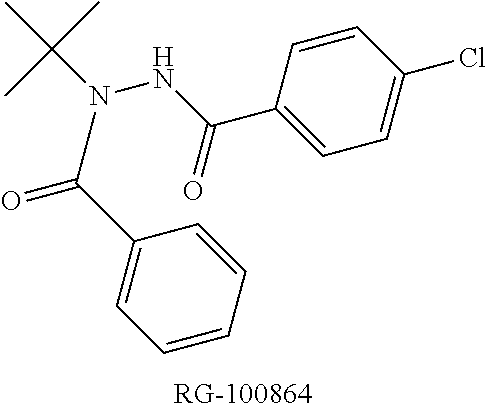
C1(C(NN(C(C)(C)C)C(C2=CC=CC=C2)=O)=O)=CC=C(Cl)C=C1
